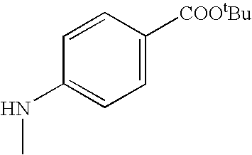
C1=C([COOtBu])C=CC(NC)=C1
